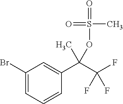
C1(Br)=CC=CC(C(C(F)(F)F)(C)OS(C)(=O)=O)=C1
